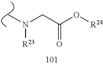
C(C(O[R24])=O)N([R23])C
